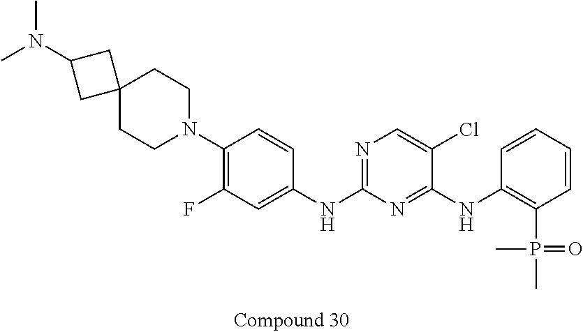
N(C)(C)C1CC2(CCN(C3=C(F)C=C(NC4=NC=C(Cl)C(NC5=C(P(=O)(C)C)C=CC=C5)=N4)C=C3)CC2)C1
